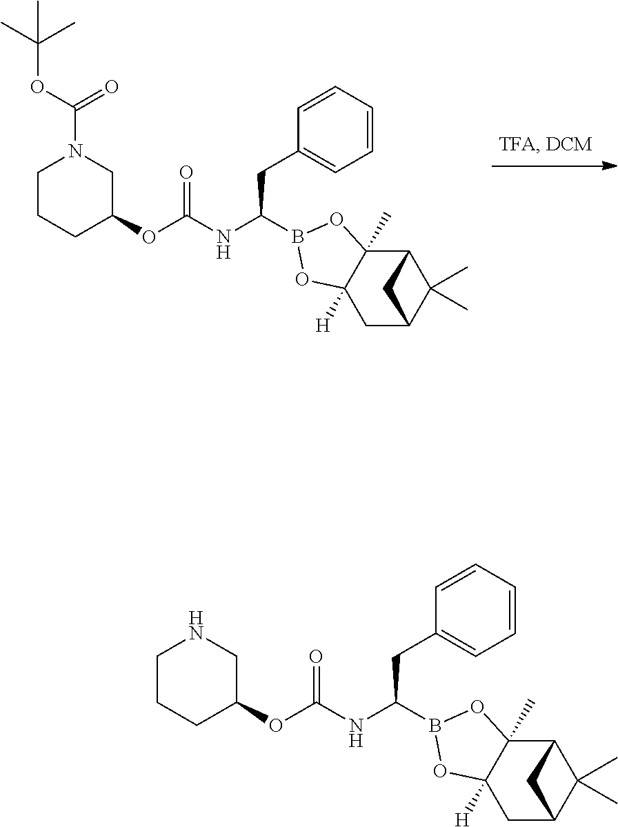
C(=O)(NC(CC1=CC=CC=C1)B1OC2([H])C(C)(O1)C1C(C)(C)C(C2)C1)OC1CN(C(OC(C)(C)C)=O)CCC1.C(=O)(NC(CC1=CC=CC=C1)B1OC2([H])C(C)(O1)C1C(C)(C)C(C2)C1)OC1CNCCC1
